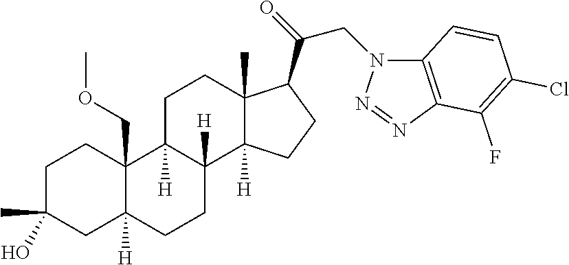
C1C(C)(O)CC2([H])C(COC)(C1)C1([H])C([H])(CC2)C2([H])C(C)(CC1)C(C(CN1C3=C(N=N1)C(F)=C(Cl)C=C3)=O)CC2
